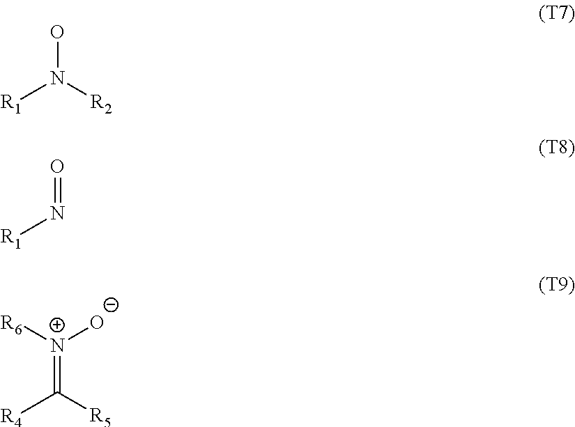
[R1]N([R2])O.[R1]N=O.[R4]C([R5])=[N+]([R6])[O-]
